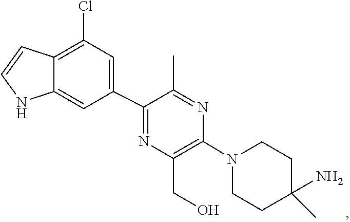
C1C(N)(C)CCN(C2=C(CO)N=C(C3=CC(Cl)=C4C(=C3)NC=C4)C(C)=N2)C1
